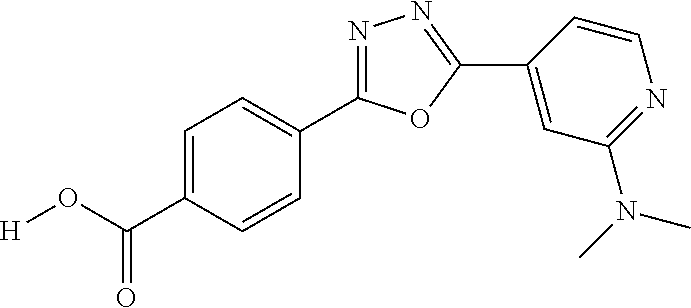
[H]OC(C1=CC=C(C2=NN=C(C3=CC(N(C)C)=NC=C3)O2)C=C1)=O
